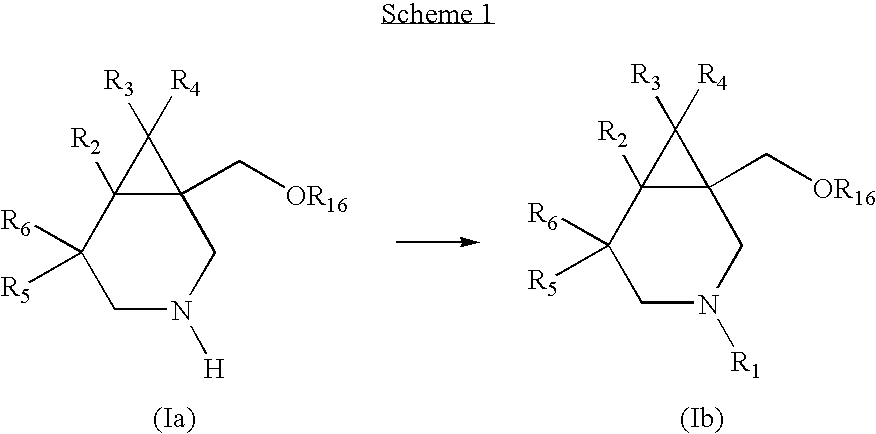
C1N([H])CC2(C[OR16])C([R2])(C1([R6])[R5])C2([R4])[R3].C1N([R1])CC2(C[OR16])C([R2])(C1([R6])[R5])C2([R4])[R3]
